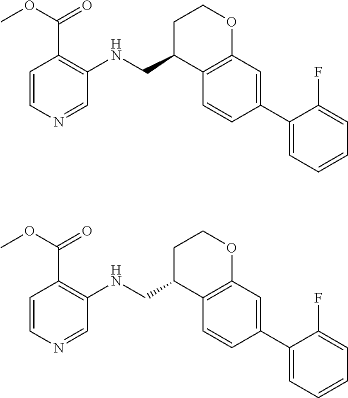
C1=CN=CC(NCC2C3=C(OCC2)C=C(C2=CC=CC=C2F)C=C3)=C1C(OC)=O.C1=CN=CC(NCC2C3=C(OCC2)C=C(C2=CC=CC=C2F)C=C3)=C1C(OC)=O
